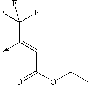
C(C(OCC)=O)=C(C(F)(F)F)->C
